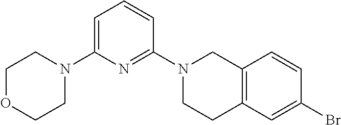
C12=C(C=C(Br)C=C1)CCN(C1=NC(N3CCOCC3)=CC=C1)C2
